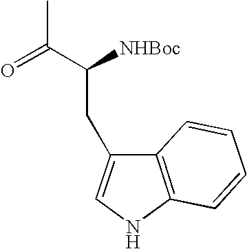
C12=C(NC=C1CC(C(=O)C)[NHBoc])C=CC=C2
